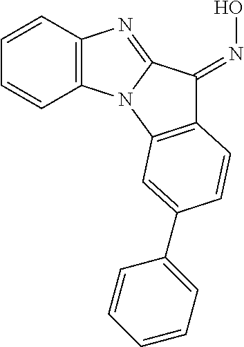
C1=CC2=C(C=C1)N1C(=N2)C(=NO)C2=C1C=C(C1=CC=CC=C1)C=C2
